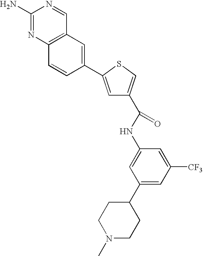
C1(N)=NC2=C(C=N1)C=C(C1=CC(C(=O)NC3=CC(C4CCN(C)CC4)=CC([CF3])=C3)=CS1)C=C2
